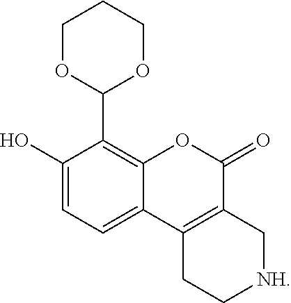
C1(O)=CC=C2C(=C1C1OCCCO1)OC(=O)C1=C2CC[NH]C1
